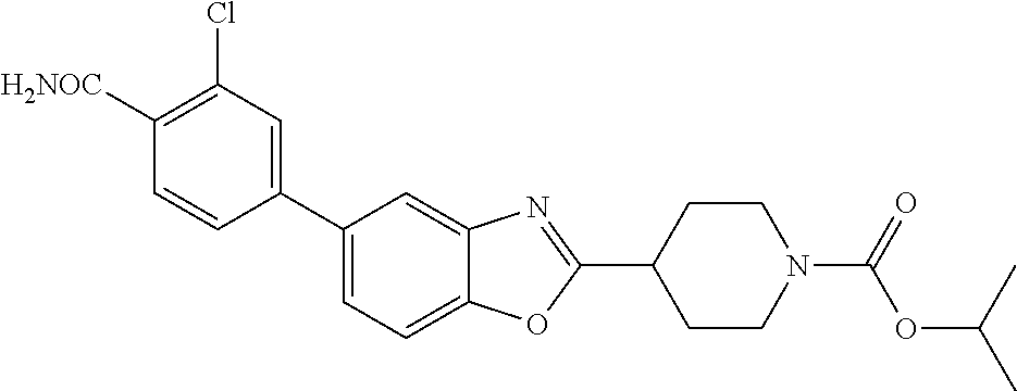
C1([H2NOC])=C(Cl)C=C(C2=CC=C3C(=C2)N=C(C2CCN(C(=O)OC(C)C)CC2)O3)C=C1
